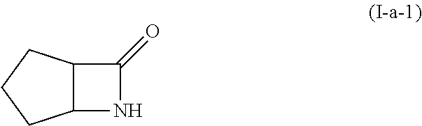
C12C(CCC1)C(=O)N2
